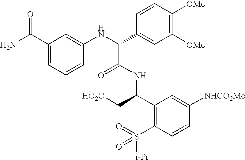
NC(C1=CC=CC(NC(C2=CC([OMe])=C([OMe])C=C2)C(=O)NC(C2=C(S([i-Pr])(=O)=O)C=CC([NHCO2Me])=C2)C[HO2C])=C1)=O
